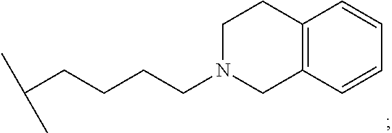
CC(CCCCN1CC2=C(CC1)C=CC=C2)C
